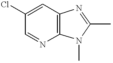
C1=C(Cl)C=NC2=C1N=C(C)N2C
